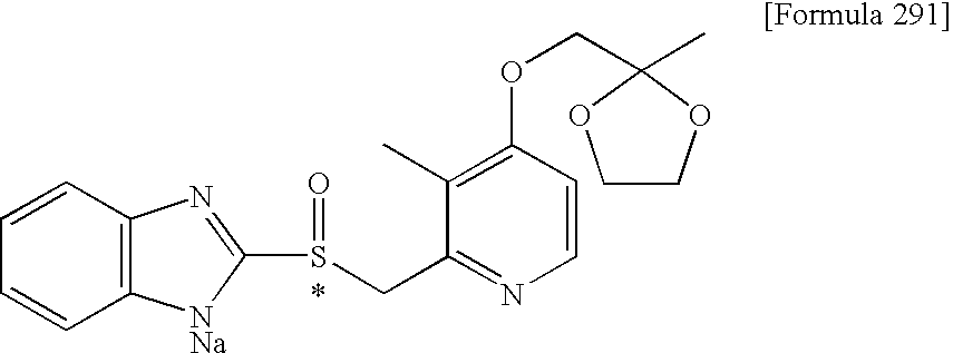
C1=CC=CC2=C1N=C(S(CC1=NC=CC(OCC3(C)OCCO3)=C1C)=O)[NNa]2
